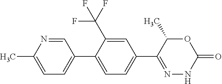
C1(C)=CC=C(C2=CC=C(C3=NNC(=O)OC3C)C=C2C(F)(F)F)C=N1
